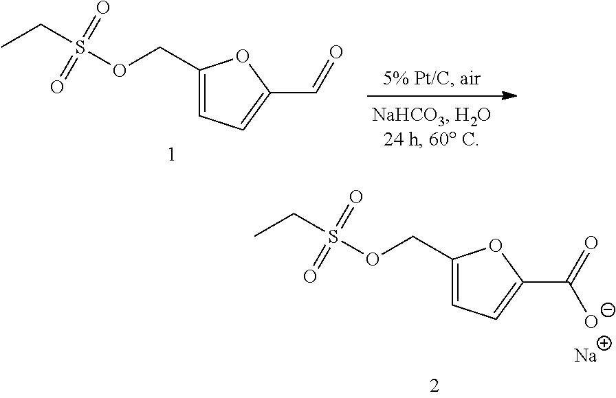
C1(COS(CC)(=O)=O)=CC=C(C(=O)[O-])O1.[Na].C1(COS(CC)(=O)=O)=CC=C(C=O)O1
